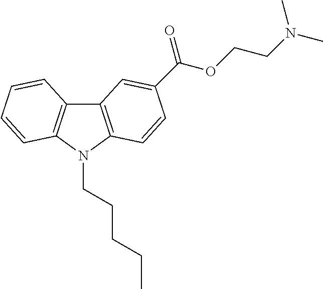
C12=C(N(CCCCC)C3=C1C=CC=C3)C=CC(C(OCCN(C)C)=O)=C2
